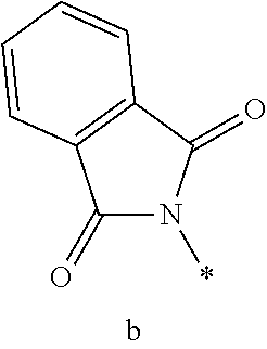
C1(=O)N(*)C(=O)C2=C1C=CC=C2
